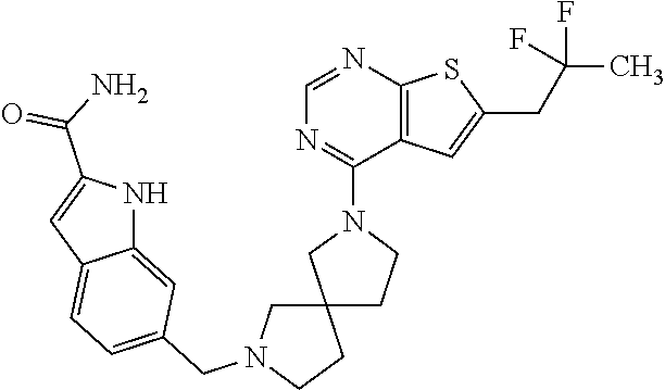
N1(C2=NC=NC3=C2C=C(CC(C)(F)F)S3)CCC2(C1)CN(CC1=CC=C3C(=C1)NC(C(=O)N)=C3)CC2
